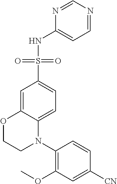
N1=CN=CC=C1NS(=O)(=O)C1=CC=C2C(=C1)OCCN2C1=C(OC)C=C([CN])C=C1
